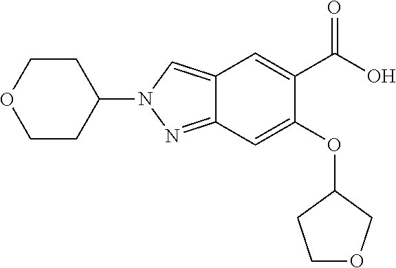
C1(N2N=C3C(=C2)C=C(C(O)=O)C(OC2CCOC2)=C3)CCOCC1
